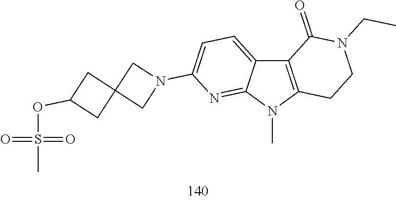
C12=CC=C(N3CC4(C3)CC(OS(C)(=O)=O)C4)N=C1N(C)C1=C2C(=O)N(CC)CC1
